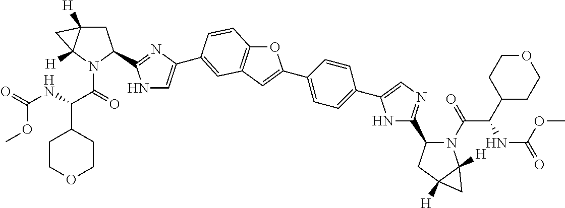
O1C2=C(C=C1C1=CC=C(C3=CN=C(C4N(C(=O)C(C5CCOCC5)NC(=O)OC)C5([H])C([H])(C4)C5)N3)C=C1)C=C(C1=CNC(C3CC4([H])C([H])(N3C(C(NC(=O)OC)C3CCOCC3)=O)C4)=N1)C=C2
